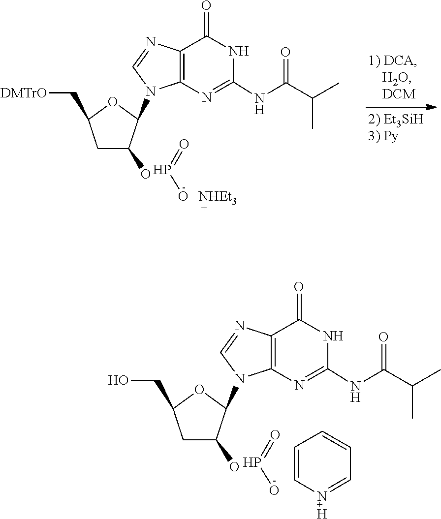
O=PO.C1=NC2=C(N1C1C(O)CC(CO)O1)N=C(NC(C(C)C)=O)NC2=O.[N+H]1=CC=CC=C1.O=PO.C1=NC2=C(N1C1C(O)CC(C[DMTrO])O1)N=C(NC(C(C)C)=O)NC2=O.[NHEt3]
